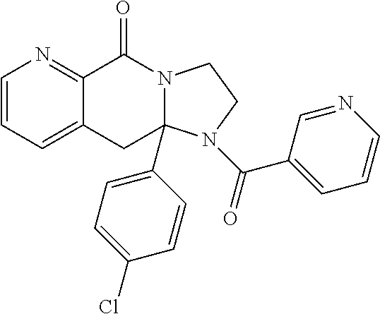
C1=CC=C2C(=N1)C(=O)N1CCN(C(C3=CC=CN=C3)=O)C1(C1=CC=C(Cl)C=C1)C2
